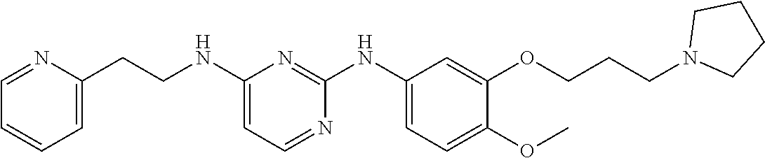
C1(NCCC2=CC=CC=N2)=CC=NC(NC2=CC=C(OC)C(OCCCN3CCCC3)=C2)=N1
